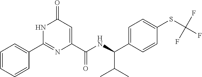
C1=CC=CC(C2=NC(C(=O)NC(C(C)C)C3=CC=C(SC(F)(F)F)C=C3)=CC(=O)N2)=C1
